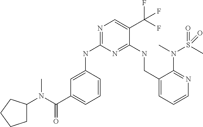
C1=C(NC2=NC=C(C(F)(F)F)C(NCC3=CC=CN=C3N(C)S(C)(=O)=O)=N2)C=CC=C1C(N(C)C1CCCC1)=O
